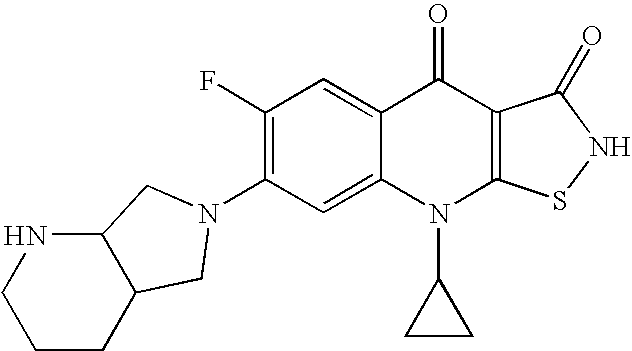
C12=CC(N3CC4CCCNC4C3)=C(F)C=C1C(=O)C1=C(N2C2CC2)SNC1=O
